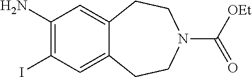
C1(I)=C(N)C=C2C(=C1)CCN(C([OEt])=O)CC2
